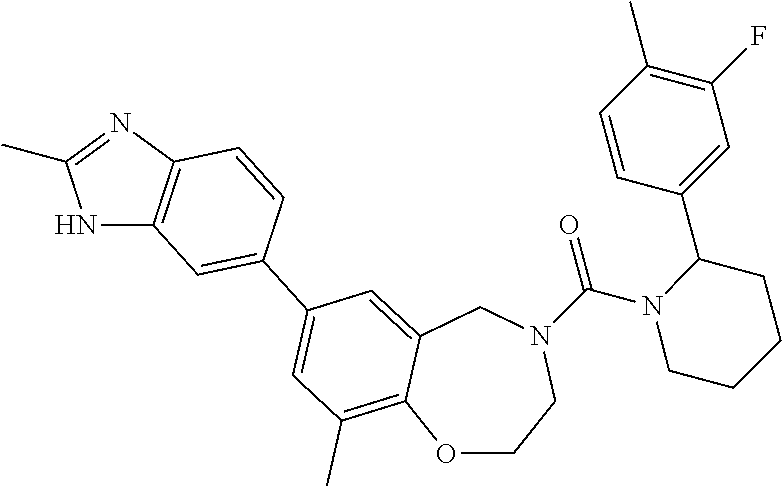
O1CCN(C(N2CCCCC2C2=CC(F)=C(C)C=C2)=O)CC2=CC(C3=CC4=C(N=C(C)N4)C=C3)=CC(C)=C12
